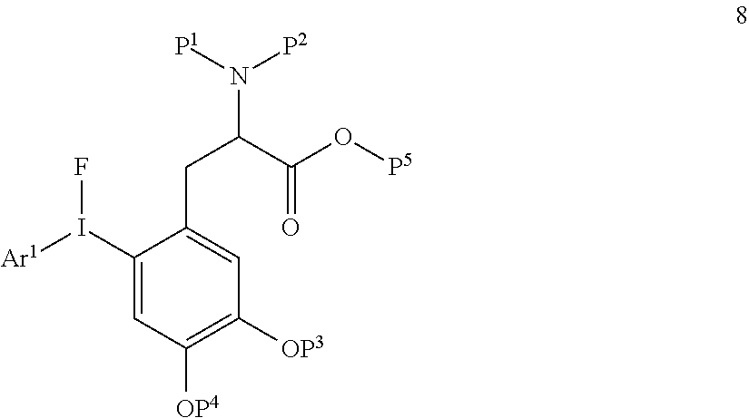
C1(I([Ar1])F)=CC([OP4])=C([OP3])C=C1CC(N([P1])[P2])C(O[P5])=O
